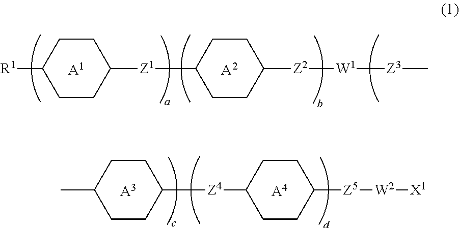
[A1].[A2].[R1]C1CCC([Z1]C2CCC([Z2][W1][Z3]C)CC2)CC1.[A3].[A4].C1(C)CCC([Z4]C2CCC([Z5][W2][X1])CC2)CC1
